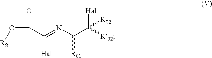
N(C(C([Hal])([R02])[R02])[R01])=C(C(O[R8])=O)[Hal]
